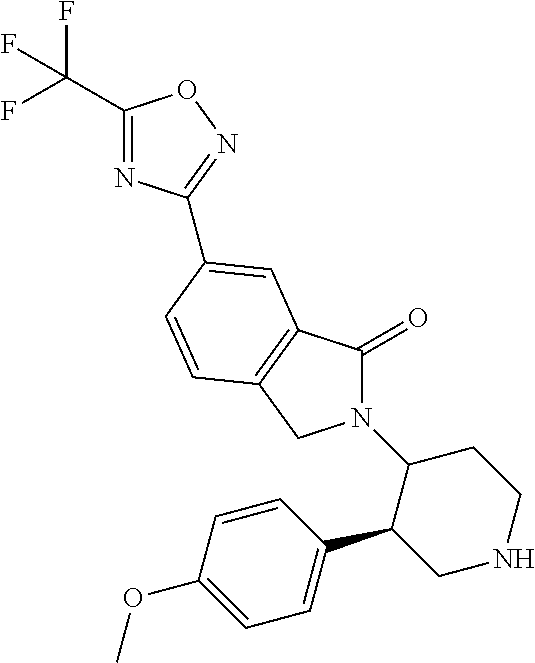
C1(C(F)(F)F)=NC(C2=CC3=C(CN(C4C(C5=CC=C(OC)C=C5)CNCC4)C3=O)C=C2)=NO1
